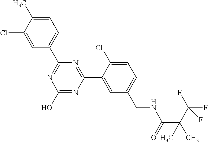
C1(C2=NC(O)=NC(C3=CC(CNC(C(C)(C(F)(F)F)C)=O)=CC=C3Cl)=N2)=CC=C(C)C(Cl)=C1
